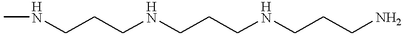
CNCCCNCCCNCCCN
